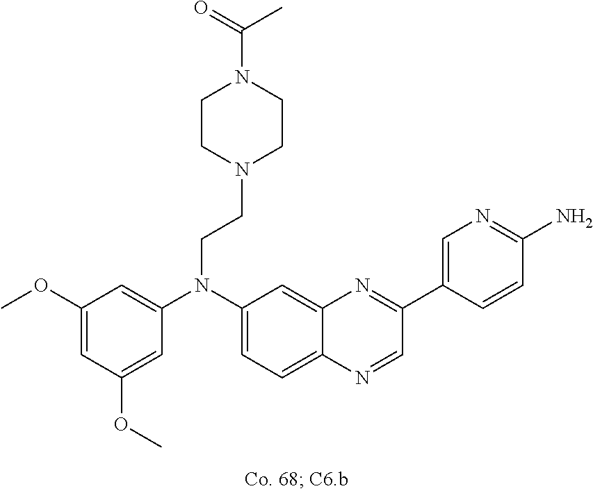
C1(OC)=CC(OC)=CC(N(C2=CC=C3C(=C2)N=C(C2=CN=C(N)C=C2)C=N3)CCN2CCN(C(=O)C)CC2)=C1
